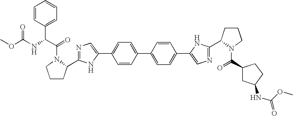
N1=C(C2CCCN2C(C2CC(NC(OC)=O)CC2)=O)NC(C2=CC=C(C3=CC=C(C4=CN=C(C5CCCN5C(C(NC(OC)=O)C5=CC=CC=C5)=O)N4)C=C3)C=C2)=C1
